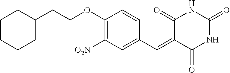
C1(CCOC2=C([O2N])C=C(C=C3C(=O)NC(=O)NC3=O)C=C2)CCCCC1
